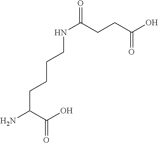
C(C(C(O)=O)N)CCCNC(=O)CCC(O)=O
